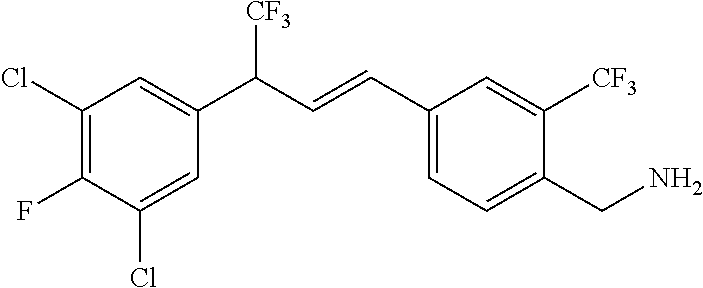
C1(Cl)=CC(C(C=CC2=CC=C(CN)C([CF3])=C2)[CF3])=CC(Cl)=C1F
